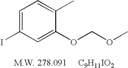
C1=C(I)C=C(OCOC)C(C)=C1
